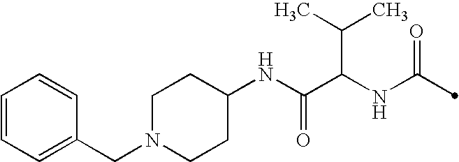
C(C(NC(=O)C)C(C)C)(=O)NC1CCN(CC2=CC=CC=C2)CC1
